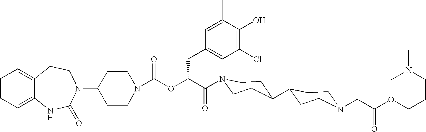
C12=CC=CC=C1NC(=O)N(C1CCN(C(OC(C(=O)N3CCC(C4CCN(CC(OCCCN(C)C)=O)CC4)CC3)CC3=CC(Cl)=C(O)C(C)=C3)=O)CC1)CC2
